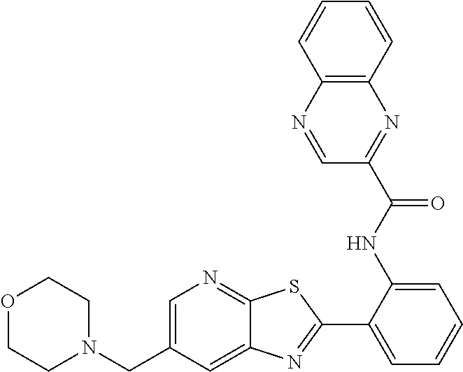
C1(C2=NC3=CC(CN4CCOCC4)=CN=C3S2)=CC=CC=C1NC(C1=NC2=C(N=C1)C=CC=C2)=O
